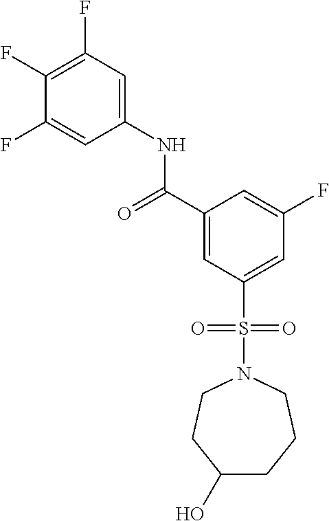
C1(F)=C(F)C=C(NC(C2=CC(S(N3CCC(O)CCC3)(=O)=O)=CC(F)=C2)=O)C=C1F
